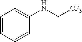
C1=CC=CC(NC[CF3])=C1
